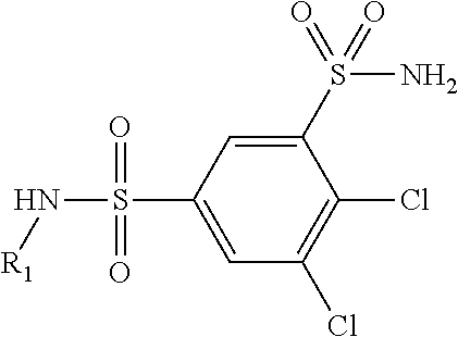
C1(S(=O)(N)=O)=CC(S(N[R1])(=O)=O)=CC(Cl)=C1Cl
